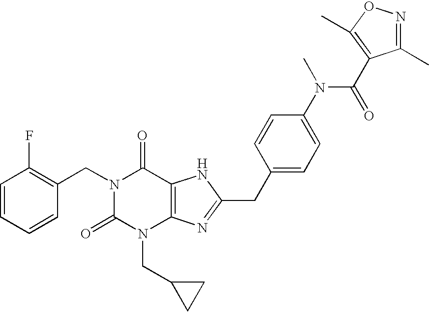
C1=CC=CC(CN2C(=O)N(CC3CC3)C3=C(C2=O)NC(CC2=CC=C(N(C(=O)C4=C(C)ON=C4C)C)C=C2)=N3)=C1F
